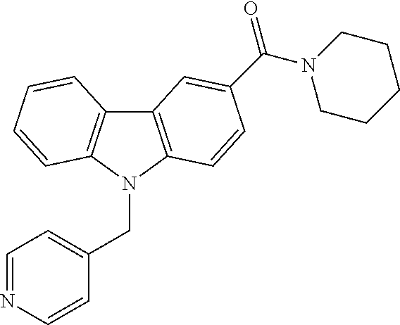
C12=C(N(CC3=CC=NC=C3)C3=C1C=CC=C3)C=CC(C(N1CCCCC1)=O)=C2
